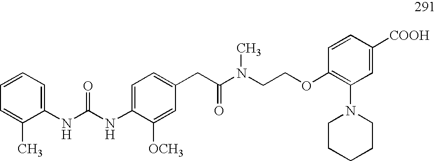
O(CCN(C(CC1=CC=C(NC(=O)NC2=CC=CC=C2C)C([OCH3])=C1)=O)C)C1=C(N2CCCCC2)C=C([COOH])C=C1
